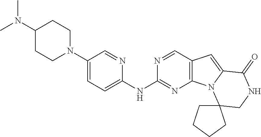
C12(CCCC1)CNC(=O)C1=CC3=C(N21)N=C(NC1=CC=C(N2CCC(N(C)C)CC2)C=N1)N=C3
